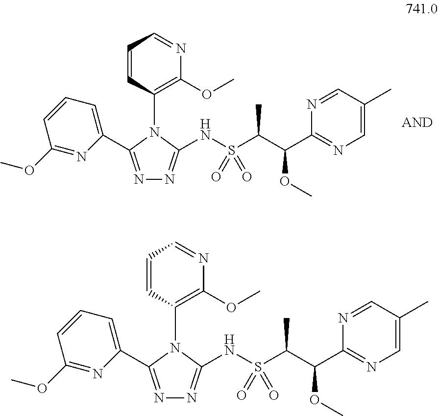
C1(C2=NN=C(NS(C(C(C3=NC=C(C)C=N3)OC)C)(=O)=O)N2C2=C(OC)N=CC=C2)=CC=CC(OC)=N1.C1(C2=NN=C(NS(C(C(C3=NC=C(C)C=N3)OC)C)(=O)=O)N2C2=C(OC)N=CC=C2)=CC=CC(OC)=N1
